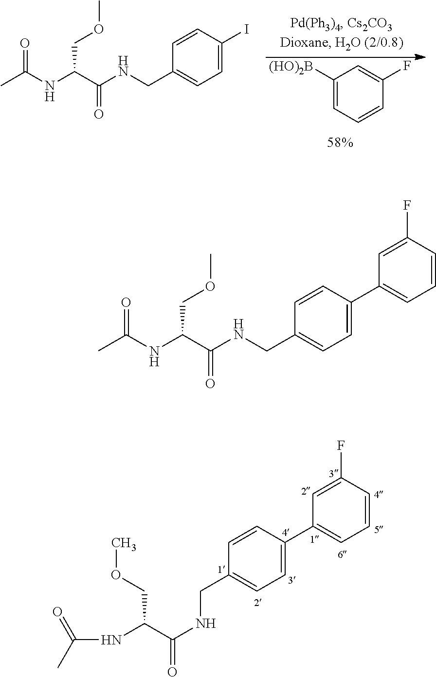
C1=CC(I)=CC=C1CNC(C(NC(C)=O)COC)=O.C1([(HO)2B])=CC=CC(F)=C1.C1=CC(C2=CC=CC(F)=C2)=CC=C1CNC(=O)C(NC(C)=O)COC.C1=CC(C2=CC=CC(F)=C2)=CC=C1CNC(C(NC(C)=O)COC)=O
